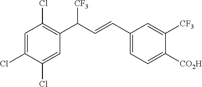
C1=C(Cl)C(Cl)=CC(C([CF3])C=CC2=CC=C([CO2H])C([CF3])=C2)=C1Cl
